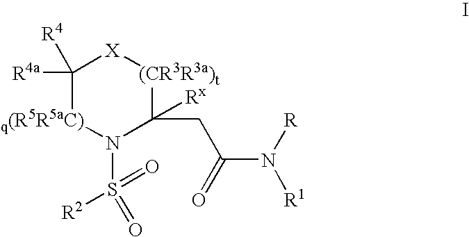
C1([R4a])([R4])[q(R5R5aC)]N(S([R2])(=O)=O)C(CC(N([R1])[R])=O)([Rx])[(CR3R3a)t][X]1
